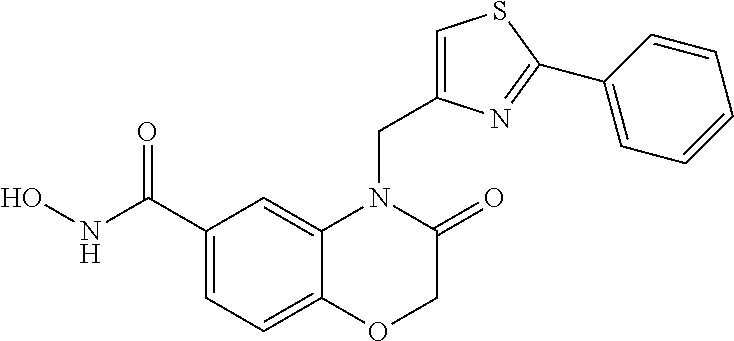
C1(C(NO)=O)=CC=C2C(=C1)N(CC1=CSC(C3=CC=CC=C3)=N1)C(=O)CO2
